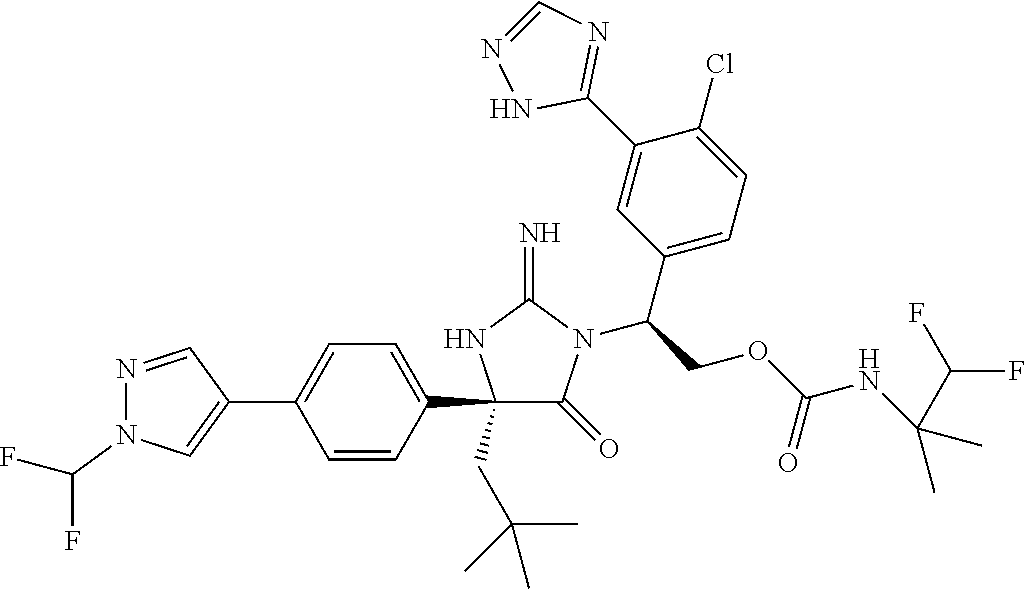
C1(C2=CC=C(C3=CN(C(F)F)N=C3)C=C2)(CC(C)(C)C)C(=O)N(C(COC(NC(C)(C(F)F)C)=O)C2=CC=C(Cl)C(C3=NC=NN3)=C2)C(=N)N1
